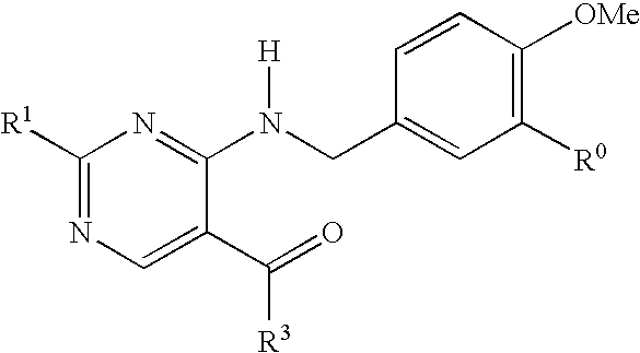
C1([R1])=NC=C(C(=O)[R3])C(N(CC2=CC([R0])=C([OMe])C=C2)[H])=N1
